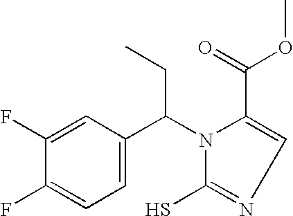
C1(F)=CC(C(N2C(C(=O)OC)=CN=C2S)CC)=CC=C1F
